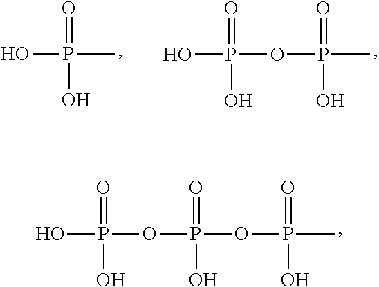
O=P(C)(O)O.O=P(OP(C)(=O)O)(O)O.O=P(OP(OP(C)(=O)O)(=O)O)(O)O
